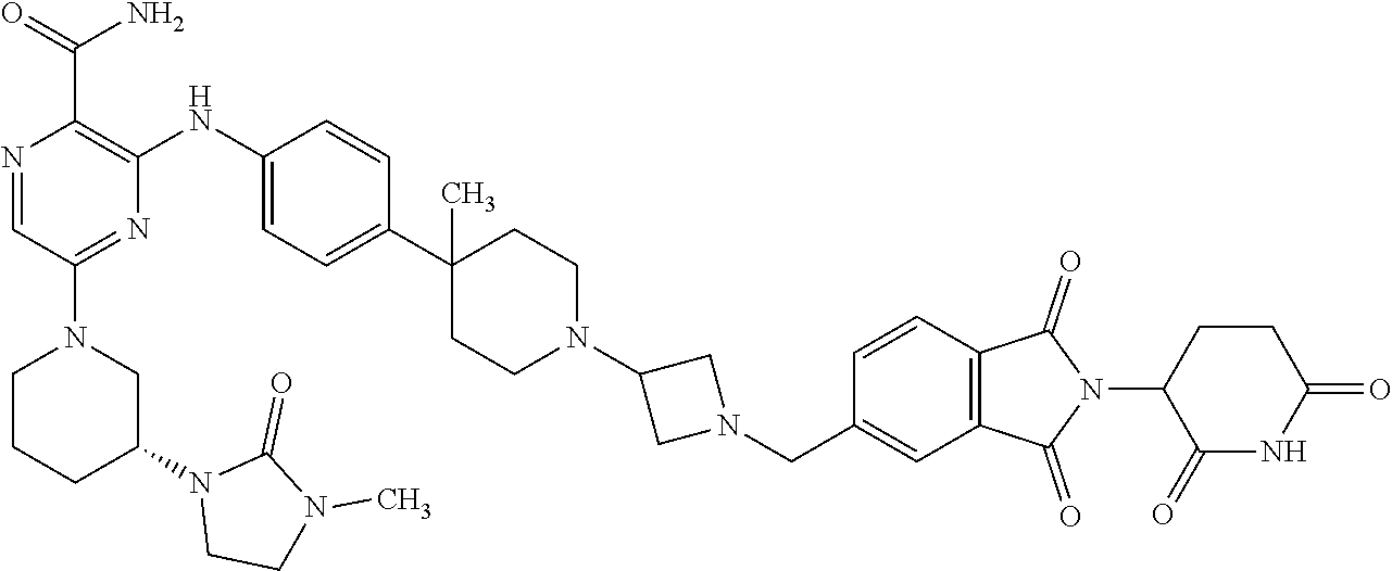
C1(C2=CC=C(NC3=C(C(=O)N)N=CC(N4CCCC(N5C(=O)N(C)CC5)C4)=N3)C=C2)(C)CCN(C2CN(CC3=CC4=C(C=C3)C(=O)N(C3C(=O)NC(=O)CC3)C4=O)C2)CC1
